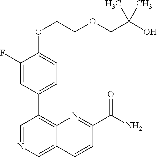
C1(OCCOCC(O)(C)C)=CC=C(C2=C3C(=CN=C2)C=CC(C(N)=O)=N3)C=C1F
